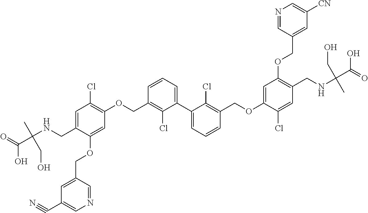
C1=C(CNC(C(=O)O)(C)CO)C(OCC2=CC(C#N)=CN=C2)=CC(OCC2=C(Cl)C(C3=CC=CC(COC4=CC(OCC5=CC([CN])=CN=C5)=C(CNC(C(=O)O)(CO)C)C=C4Cl)=C3Cl)=CC=C2)=C1Cl
